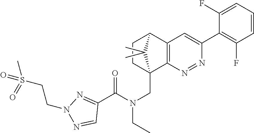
C12=C(N=NC(C3=C(F)C=CC=C3F)=C1)C1(CN(CC)C(C3=NN(CCS(C)(=O)=O)N=C3)=O)CCC2C1(C)C
